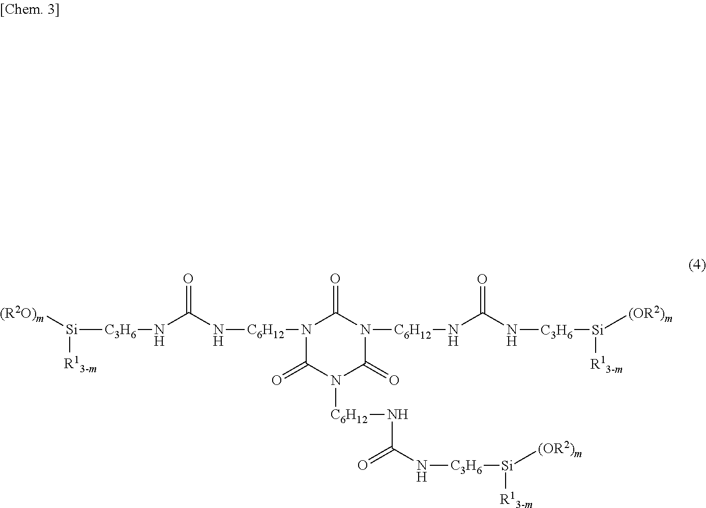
[(R2O)m][Si]([R13-m])[C3H6]NC(N[C6H12]N1C(=O)N([C6H12]NC(N[C3H6][Si]([R13-m])[(OR2)m])=O)C(=O)N([C6H12]NC(N[C3H6][Si]([R13-m])[(OR2)m])=O)C1=O)=O
